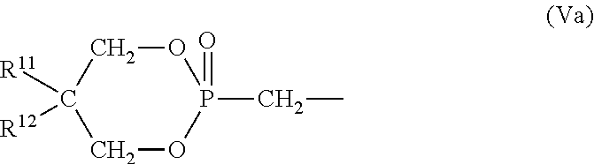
C1OP(CC)(=O)OCC1([R11])[R12]
